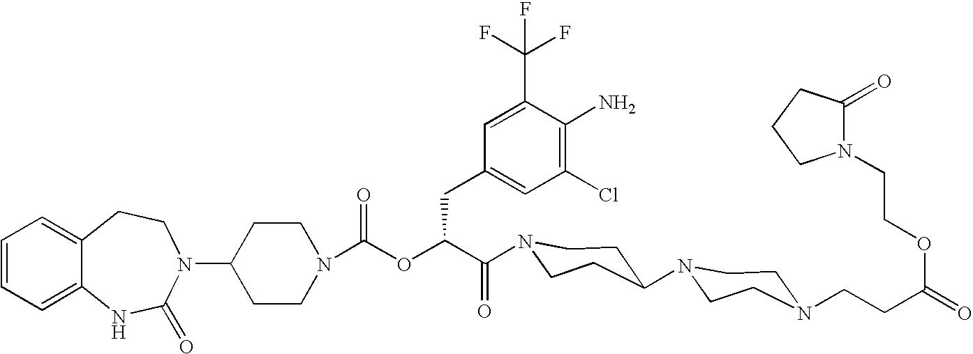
C12=CC=CC=C1NC(=O)N(C1CCN(C(OC(C(=O)N3CCC(N4CCN(CCC(=O)OCCN5C(=O)CCC5)CC4)CC3)CC3=CC(Cl)=C(N)C(C(F)(F)F)=C3)=O)CC1)CC2
